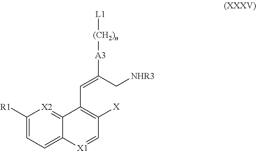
C1([R1])=CC=C2C(=[X2]1)C(C=C(C[NHR3])[A3][(CH2)n][L1])=C([X])C=[X1]2
